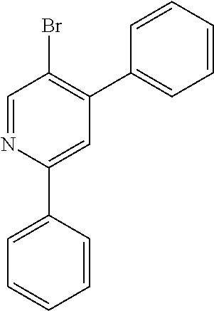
C1=NC(C2=CC=CC=C2)=CC(C2=CC=CC=C2)=C1Br
